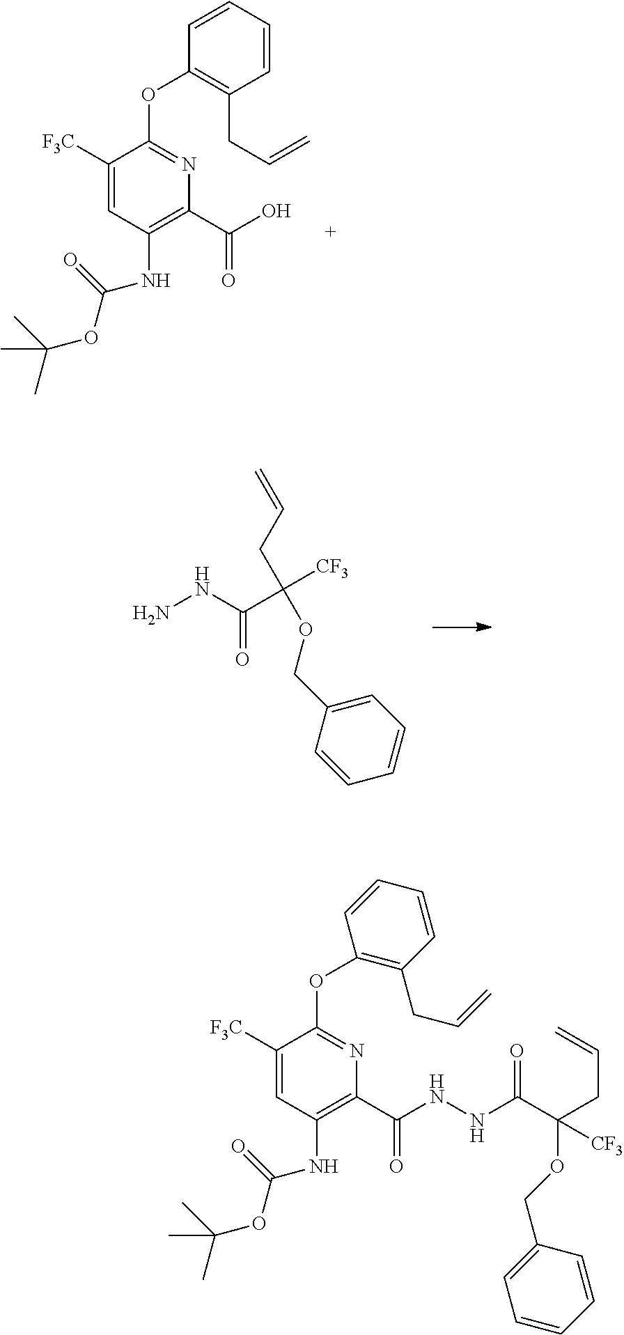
C1([F3C])=CC(NC(OC(C)(C)C)=O)=C(C(O)=O)N=C1OC1=C(CC=C)C=CC=C1.NNC(C([CF3])(CC=C)OCC1=CC=CC=C1)=O.C1([F3C])=CC(NC(OC(C)(C)C)=O)=C(C(NNC(C(CC=C)(OCC2=CC=CC=C2)[CF3])=O)=O)N=C1OC1=C(CC=C)C=CC=C1
